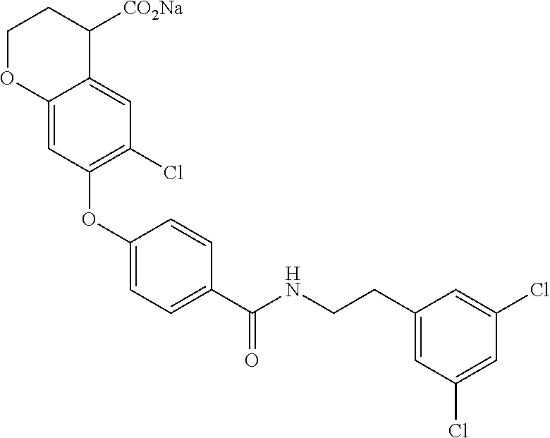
C1(OC2=C(Cl)C=C3C(=C2)OCCC3[CO2Na])=CC=C(C(NCCC2=CC(Cl)=CC(Cl)=C2)=O)C=C1
